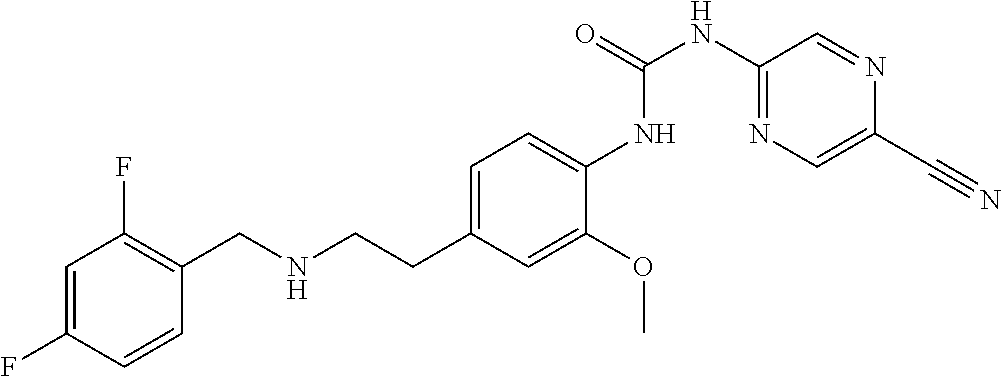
C1=C(F)C=CC(CNCCC2=CC=C(NC(NC3=NC=C(C#N)N=C3)=O)C(OC)=C2)=C1F
